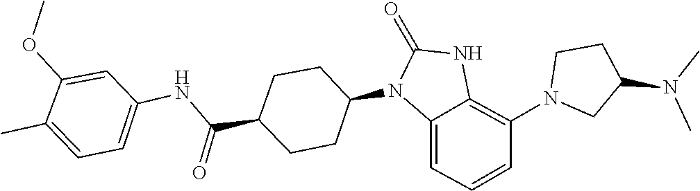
CN(C1CN(C2=C3NC(=O)N(C4CCC(C(NC5=CC=C(C)C(OC)=C5)=O)CC4)C3=CC=C2)CC1)C
